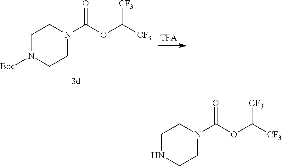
C1N([Boc])CCN(C(=O)OC([CF3])[CF3])C1.C1NCCN(C(=O)OC([CF3])[CF3])C1
